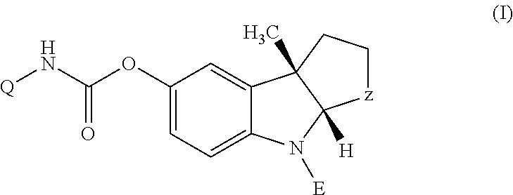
C12=CC(OC(N[Q])=O)=CC=C1N([E])C1([H])C2(C)CC[z]1
